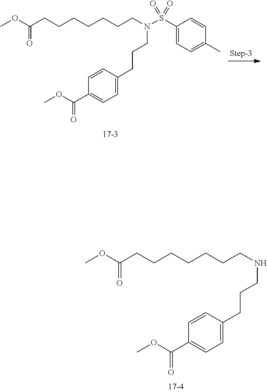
COC(CCCCCCCN(S(C1=CC=C(C)C=C1)(=O)=O)CCCC1=CC=C(C(OC)=O)C=C1)=O.COC(CCCCCCCNCCCC1=CC=C(C(OC)=O)C=C1)=O
